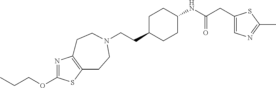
C(CC1CCC(NC(CC2=CN=C(C)S2)=O)CC1)N1CCC2=C(N=C(OCCC)S2)CC1
